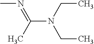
CN=C(C)N(CC)CC
